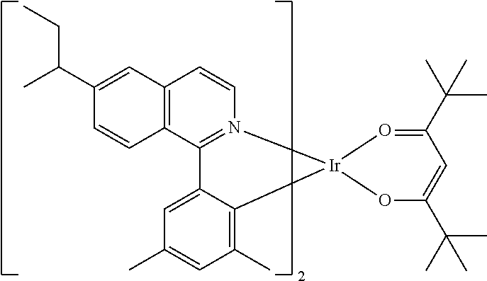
C12=C(C3=N(C=C1)[Ir]1(C4=C(C)C=C(C)C=C34)O=C(C(C)(C)C)C=C(C(C)(C)C)O1)C=CC(C(C)CC)=C2
